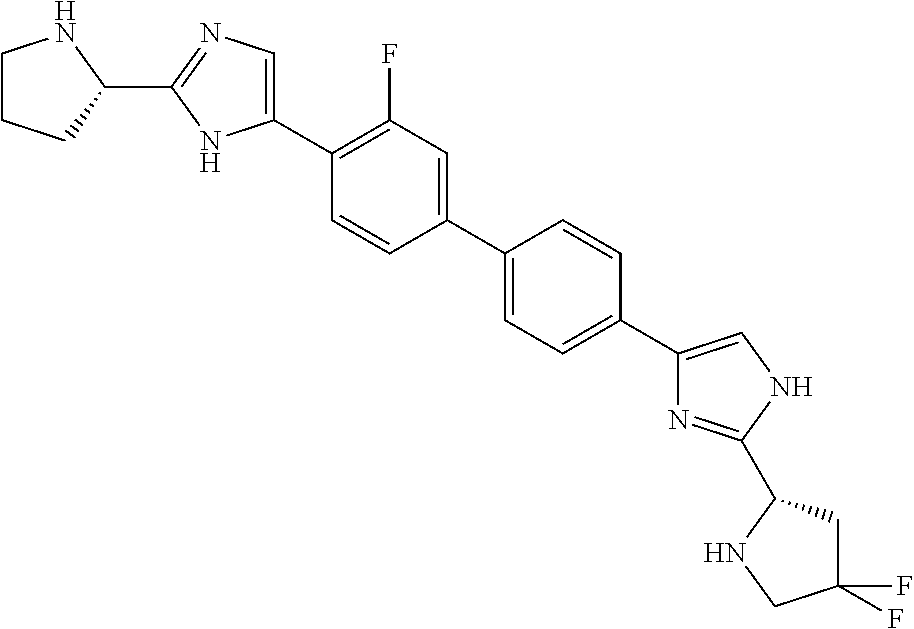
C1(C2=C(F)C=C(C3=CC=C(C4=CNC(C5CC(F)(F)CN5)=N4)C=C3)C=C2)=CN=C(C2NCCC2)N1
